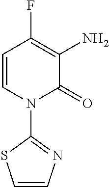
C1=CN(C2=NC=CS2)C(=O)C(N)=C1F
